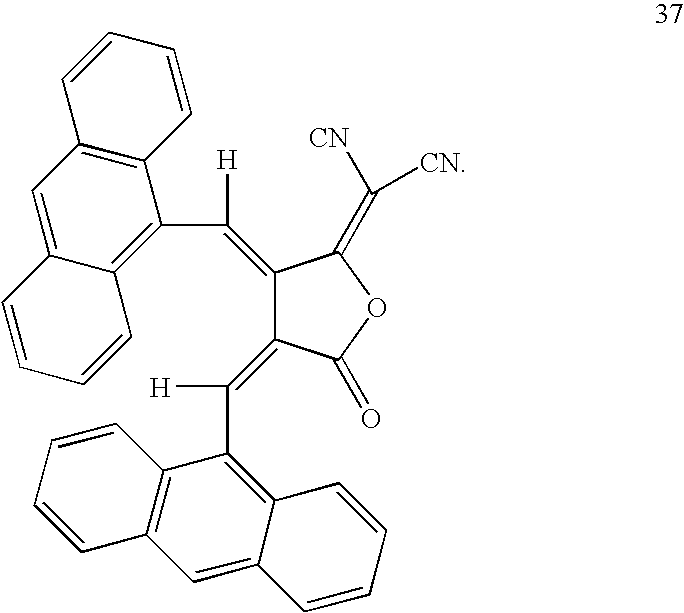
C12=CC3=C(C(C(=C4C(=C([H])C5=C6C(=CC7=C5C=CC=C7)C=CC=C6)C(=O)OC4=C([CN])[CN])[H])=C1C=CC=C2)C=CC=C3
